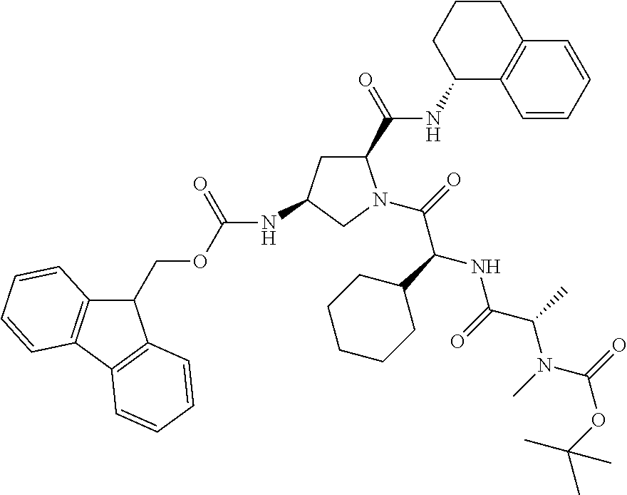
C1(COC(NC2CC(C(=O)NC3C4=C(CCC3)C=CC=C4)N(C(=O)C(C3CCCCC3)NC(C(C)N(C)C(=O)OC(C)(C)C)=O)C2)=O)C2=C(C3=C1C=CC=C3)C=CC=C2
